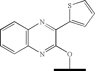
C12=C(N=C(C3=CC=CS3)C(OC(C)C)=N1)C=CC=C2
